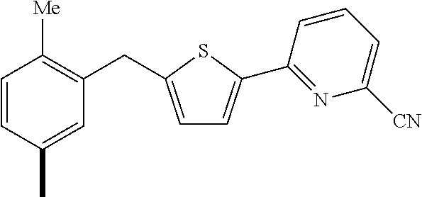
C1=CC(C)=CC(CC2=CC=C(C3=NC([CN])=CC=C3)S2)=C1[Me]
